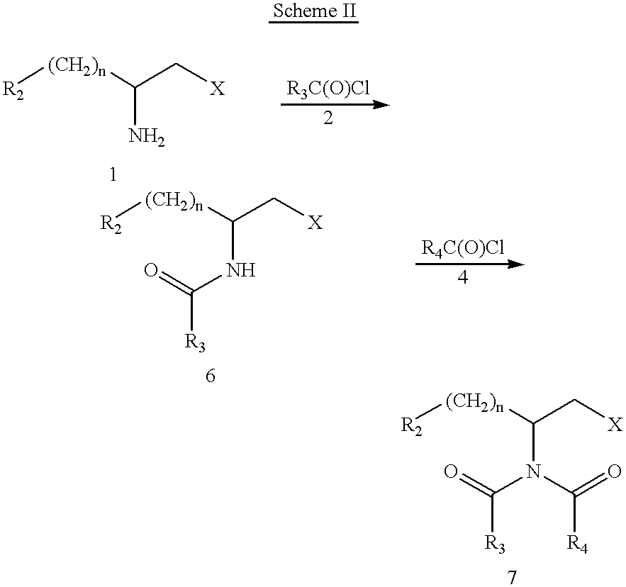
[R2][(CH2)n]C(N)C[X].[R2][(CH2)n]C(NC(=O)[R3])C[X].[R2][(CH2)n]C(N(C(=O)[R3])C(=O)[R4])C[X]
